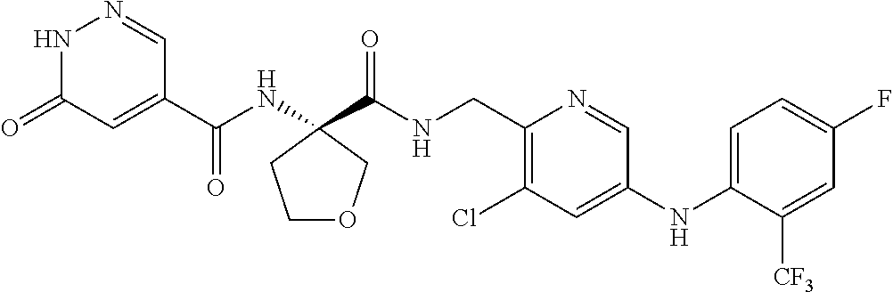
N1C(=O)C=C(C(=O)NC2(C(=O)NCC3=C(Cl)C=C(NC4=CC=C(F)C=C4[CF3])C=N3)CCOC2)C=N1
